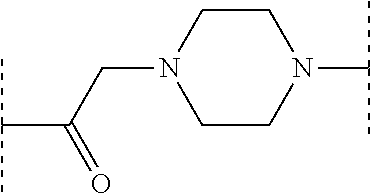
C1CN(C(C)C)CCN1CC(C(C)C)=O
